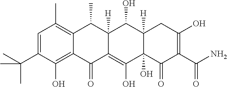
C1=C(C(C)(C)C)C(O)=C2C(=C1C)C(C)C1([H])C(=C(O)C3(O)C([H])(C1O)CC(O)=C(C(N)=O)C3=O)C2=O
